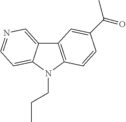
C12=CN=CC=C1N(CCC)C1=C2C=C(C(=O)C)C=C1
